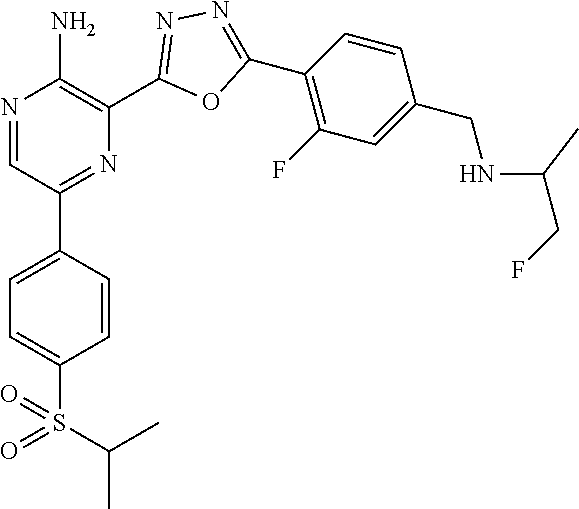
N1=CC(C2=CC=C(S(=O)(C(C)C)=O)C=C2)=NC(C2=NN=C(C3=C(F)C=C(CNC(CF)C)C=C3)O2)=C1N
